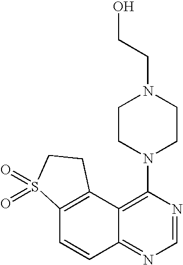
C12=C(C3=C(N4CCN(CCO)CC4)N=CN=C3C=C1)CCS2(=O)=O
